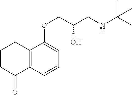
C12=C(C=CC=C1OCC(CNC(C)(C)C)O)C(=O)CCC2
